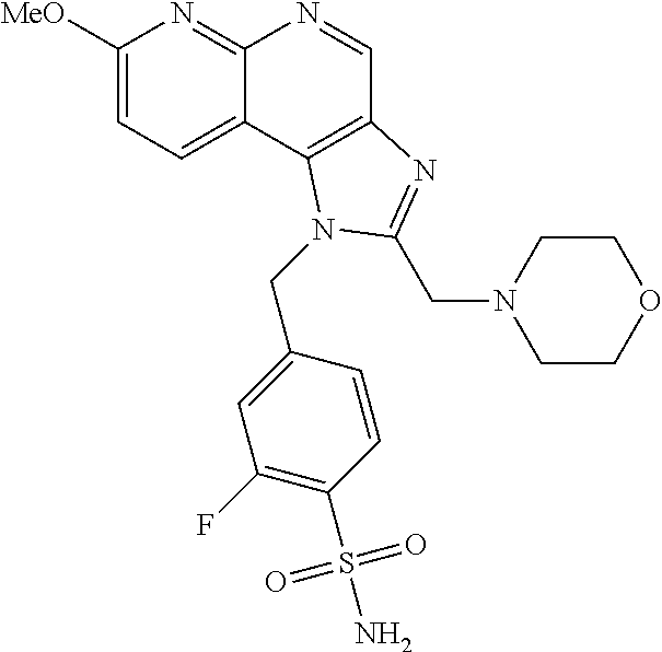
C1([MeO])=CC=C2C(=N1)N=CC1=C2N(CC2=CC(F)=C(S(N)(=O)=O)C=C2)C(CN2CCOCC2)=N1
